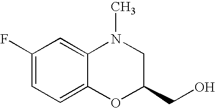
C1(F)=CC=C2C(=C1)N(C)CC(CO)O2
